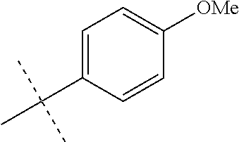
C1=C(C(C)(C)C)C=CC([OMe])=C1
